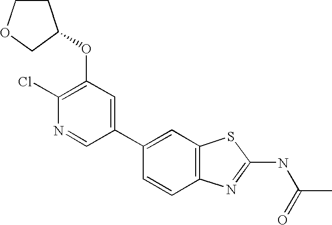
C1(C2=CC3=C(C=C2)N=C(NC(=O)C)S3)=CC(OC2CCOC2)=C(Cl)N=C1
